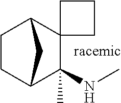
C1CC2C(NC)(C)C3(C1C2)CCC3
